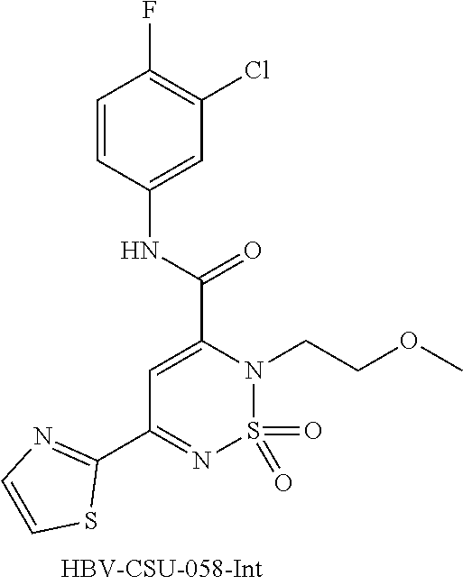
C1(C2=NC=CS2)=NS(=O)(=O)N(CCOC)C(C(NC2=CC(Cl)=C(F)C=C2)=O)=C1
